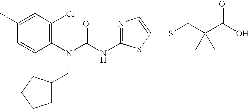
C1(C)=CC(Cl)=C(N(C(NC2=NC=C(SCC(C(O)=O)(C)C)S2)=O)CC2CCCC2)C=C1
